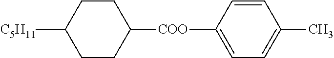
C1CC([COO]C2=CC=C(C)C=C2)CCC1[C5H11]
